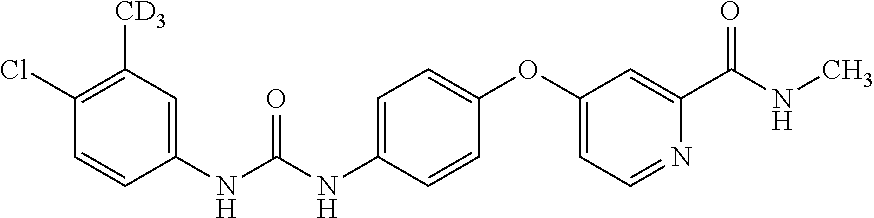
C1([CD3])=C(Cl)C=CC(NC(NC2=CC=C(OC3=CC=NC(C(NC)=O)=C3)C=C2)=O)=C1
